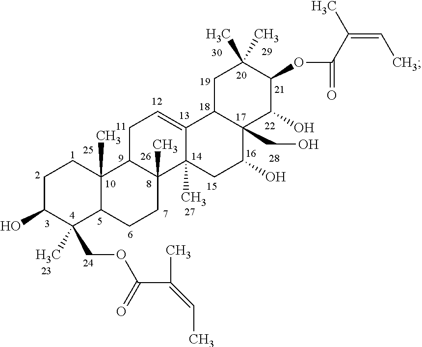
C1C(O)C(COC(C(C)=CC)=O)(C)C2C(C)(C1)C1C(C)(CC2)C2(C)C(=CC1)C1C(CO)(C(O)C2)C(O)C(OC(C(=CC)C)=O)C(C)(C)C1
